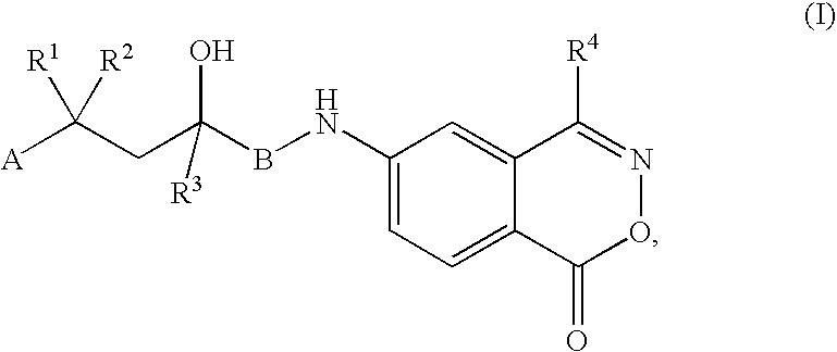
[A]C(CC(BNC1=CC=C2C(=C1)C([R4])=NOC2=O)(O)[R3])([R1])[R2]
